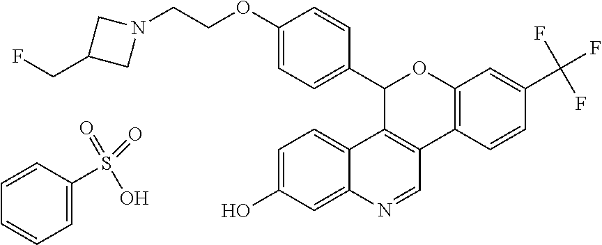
C1=C(O)C=C2C(=C1)C1=C(C=N2)C2=C(OC1C1=CC=C(OCCN3CC(CF)C3)C=C1)C=C(C(F)(F)F)C=C2.C1=CC(S(=O)(O)=O)=CC=C1
